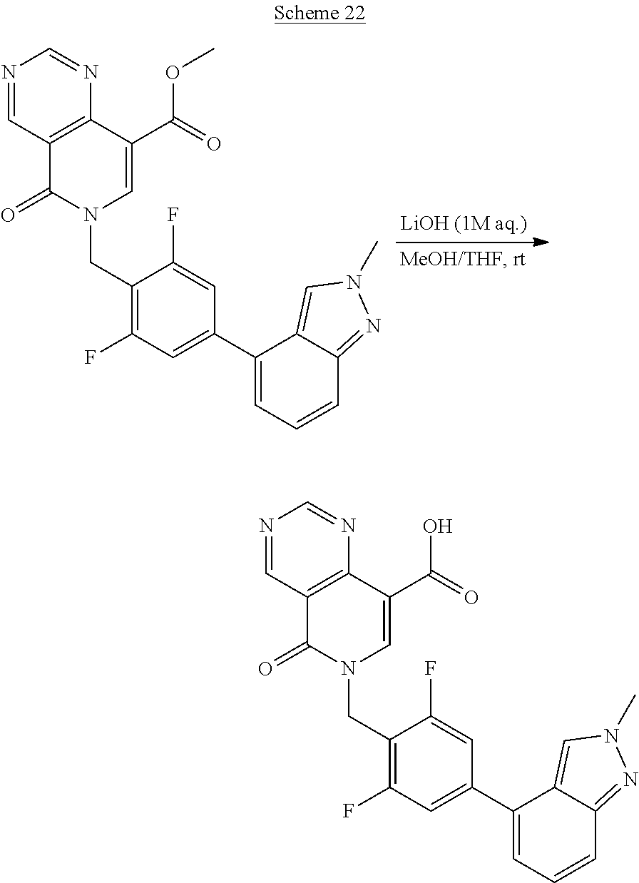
C1(C(=O)OC)=CN(CC2=C(F)C=C(C3=CC=CC4=NN(C)C=C34)C=C2F)C(=O)C2=C1N=CN=C2.C1(C(=O)O)=CN(CC2=C(F)C=C(C3=CC=CC4=NN(C)C=C34)C=C2F)C(=O)C2=C1N=CN=C2
